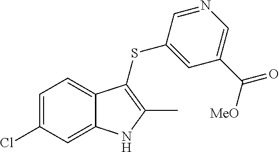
C1=C(Cl)C=C2C(=C1)C(SC1=CC(C([MeO])=O)=CN=C1)=C(C)N2
